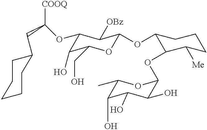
C1(CC([COOQ])OC2C(O)C(CO)OC(OC3C(OC4C(O)C(O)C(O)C(C)O4)C([Me])CCC3)C2[OBz])CCCCC1
